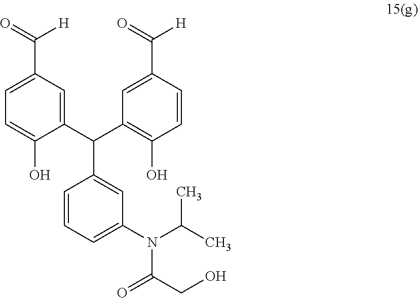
C1=CC=C(N(C(C)C)C(CO)=O)C=C1C(C1=CC(C([H])=O)=CC=C1O)C1=C(O)C=CC(C([H])=O)=C1
